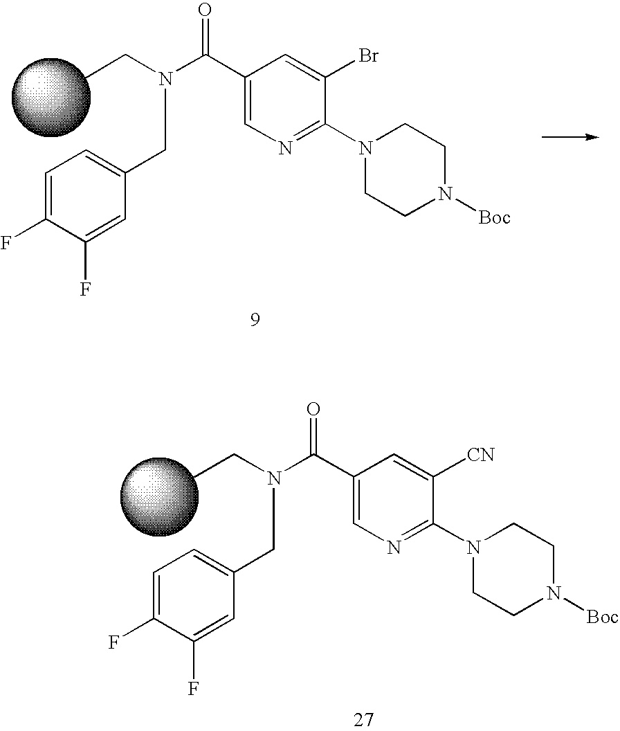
C1(C(N(CC)CC2=CC=C(F)C(F)=C2)=O)=CN=C(N2CCN([Boc])CC2)C(Br)=C1.C1(C(N(CC)CC2=CC=C(F)C(F)=C2)=O)=CN=C(N2CCN([Boc])CC2)C([CN])=C1
